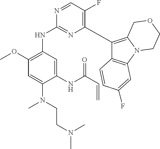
C1(C2=C(F)C=NC(NC3=C(OC)C=C(N(CCN(C)C)C)C(NC(C=C)=O)=C3)=N2)=C2N(C3=C1C=CC(F)=C3)CCOC2
